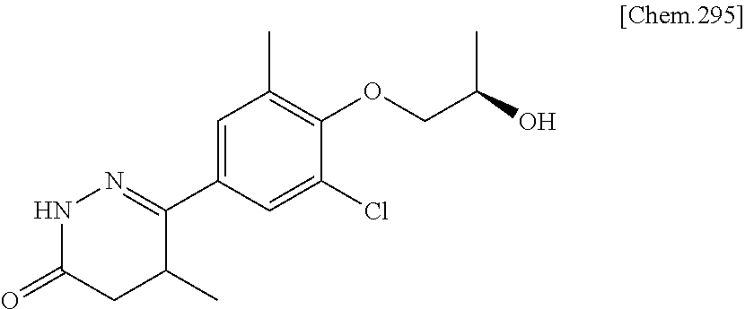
C1(C2=NNC(=O)CC2C)=CC(C)=C(OCC(O)C)C(Cl)=C1
